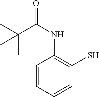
C1=CC=CC(S)=C1NC(=O)C(C)(C)C
